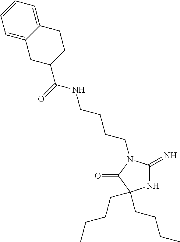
N1C(=N)N(CCCCNC(C2CCC3=CC=CC=C3C2)=O)C(=O)C1(CCCC)CCCC
